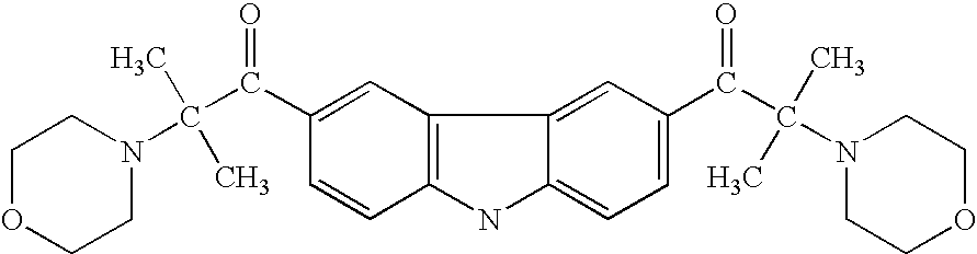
C1OCCN(C(C)(C)C(=O)C2=CC3=C(C=C2)NC2=CC=C(C(C(C)(C)N4CCOCC4)=O)C=C32)C1
